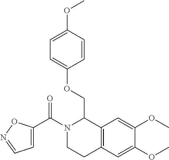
C(N1CCC2=C(C1COC1=CC=C(OC)C=C1)C=C(OC)C(OC)=C2)(=O)C1=CC=NO1
